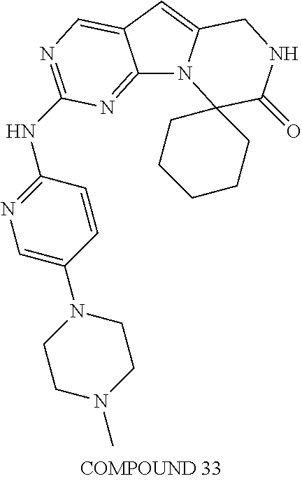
C12=NC(NC3=NC=C(N4CCN(C)CC4)C=C3)=NC=C1C=C1N2C2(C(=O)NC1)CCCCC2
